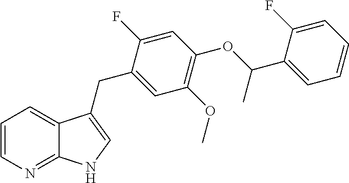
C1=CN=C2C(=C1)C(CC1=CC(OC)=C(OC(C3=CC=CC=C3F)C)C=C1F)=CN2
